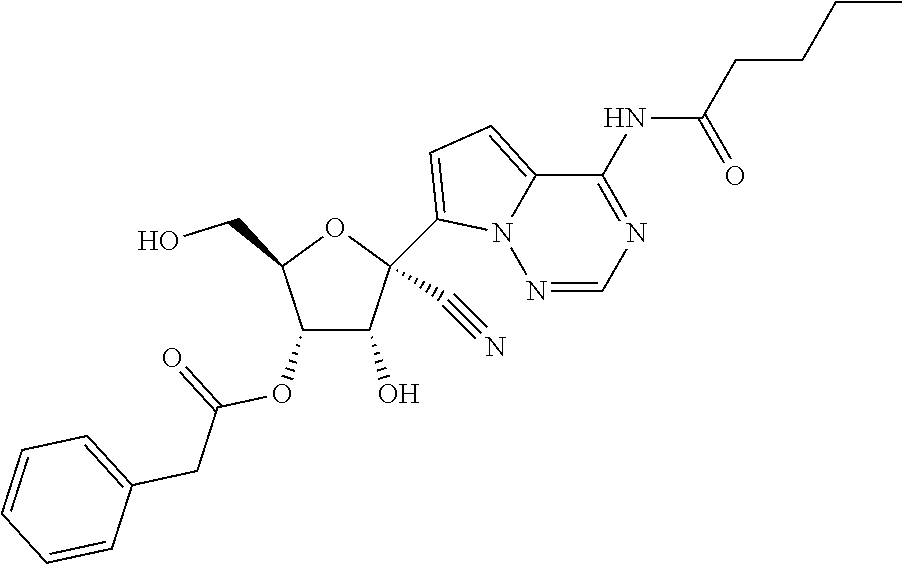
C1(O)C(OC(=O)CC2=CC=CC=C2)C(CO)OC1(C1=CC=C2N1N=CN=C2NC(CCCC)=O)C#N
